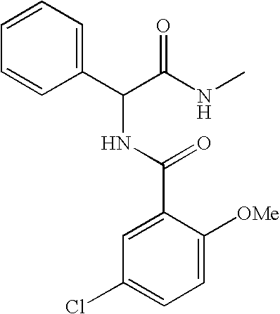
C1(C(C(NC)=O)NC(C2=CC(Cl)=CC=C2[OMe])=O)=CC=CC=C1
